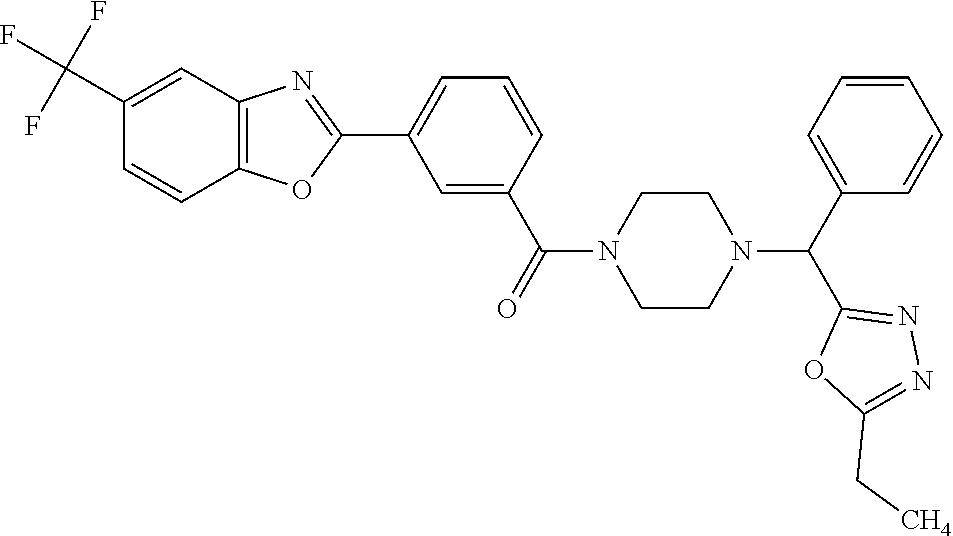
C12=C(C=C(C(F)(F)F)C=C1)N=C(C1=CC=CC(C(=O)N3CCN(C(C4=CC=CC=C4)C4=NN=C(C[CH4])O4)CC3)=C1)O2
